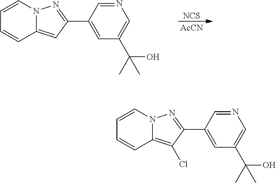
[NCS].[AcCN].C12=CC(C3=CC(C(C)(O)C)=CN=C3)=NN1C=CC=C2.C12=C(Cl)C(C3=CC(C(C)(O)C)=CN=C3)=NN1C=CC=C2
